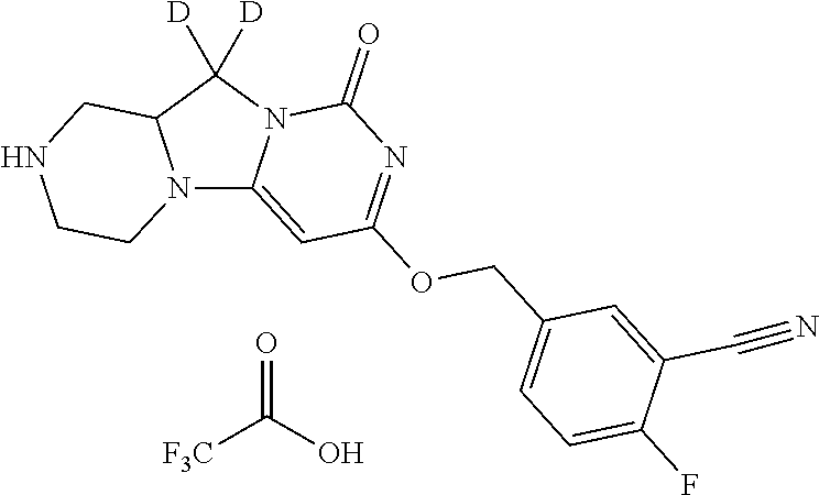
N12C3=CC(OCC4=CC=C(F)C(C#N)=C4)=NC(=O)N3C([D])([D])C1CNCC2.O=C(O)[F3C]
